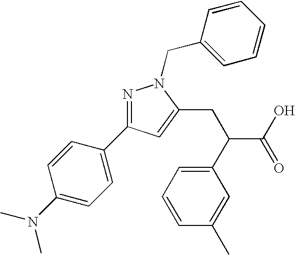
N1=C(C2=CC=C(N(C)C)C=C2)C=C(CC(C2=CC=CC(C)=C2)C(O)=O)N1CC1=CC=CC=C1
